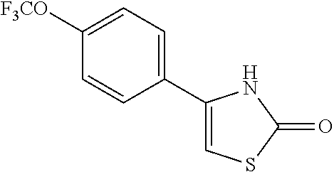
C1(C2=CC=C([F3CO])C=C2)=CSC(=O)N1
